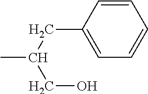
C1=C(CC(C)CO)C=CC=C1
